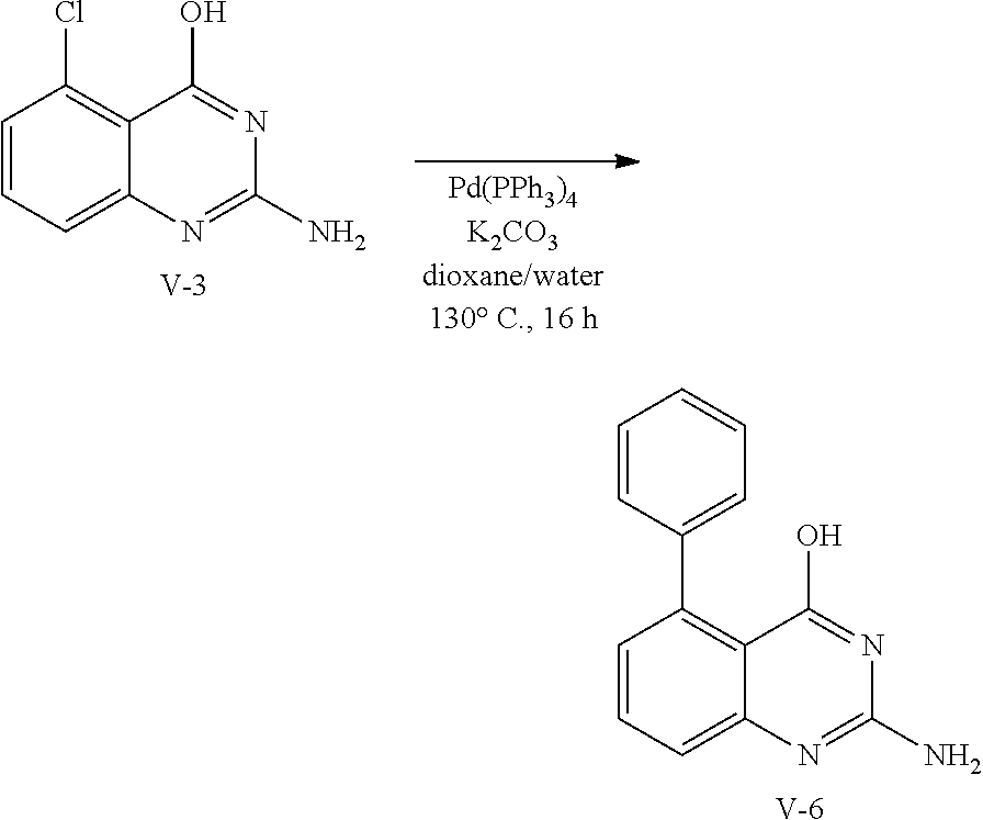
C1=CC=C2C(=C1Cl)C(O)=NC(N)=N2.[V].C1=CC=C2C(=C1C1=CC=CC=C1)C(O)=NC(N)=N2.[V]
